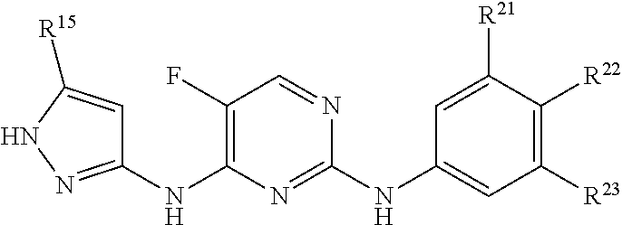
C1([R23])=C([R22])C([R21])=CC(NC2=NC(NC3=NNC([R15])=C3)=C(F)C=N2)=C1
